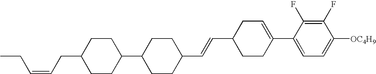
C1(F)=C(F)C(C2=CCC(C=CC3CCC(C4CCC(CC=CCC)CC4)CC3)CC2)=CC=C1[OC4H9]
